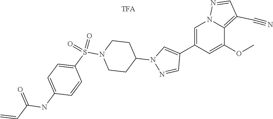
C1=C(C2=CN(C3CCN(S(C4=CC=C(NC(C=C)=O)C=C4)(=O)=O)CC3)N=C2)C=C(OC)C2=C(C#N)C=NN12
